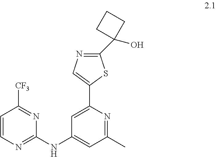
C1=C(C2=CN=C(C3(O)CCC3)S2)N=C(C)C=C1NC1=NC=CC([CF3])=N1
